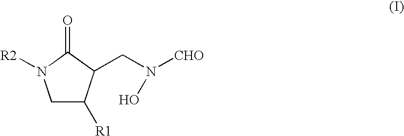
C1C([R1])C(CN(O)[CHO])C(=O)N1[R2]
